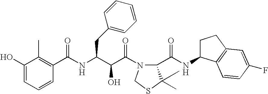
C1(O)=CC=CC(C(NC(C(C(=O)N2C(C(NC3CCC4=C3C=CC(F)=C4)=O)C(C)(C)SC2)O)CC2=CC=CC=C2)=O)=C1C
